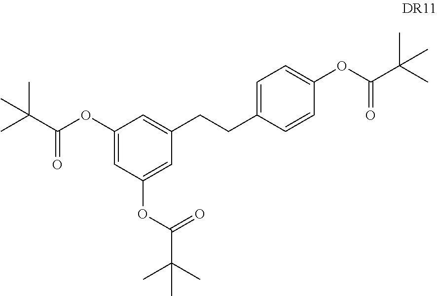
O(C1=CC(OC(=O)C(C)(C)C)=CC(CCC2=CC=C(OC(=O)C(C)(C)C)C=C2)=C1)C(=O)C(C)(C)C
